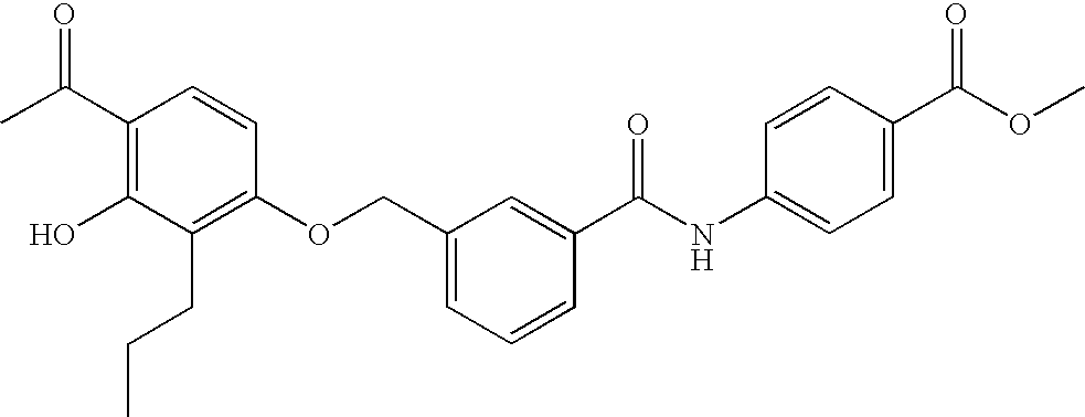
C1(C(C)=O)=C(O)C(CCC)=C(OCC2=CC=CC(C(NC3=CC=C(C(OC)=O)C=C3)=O)=C2)C=C1
